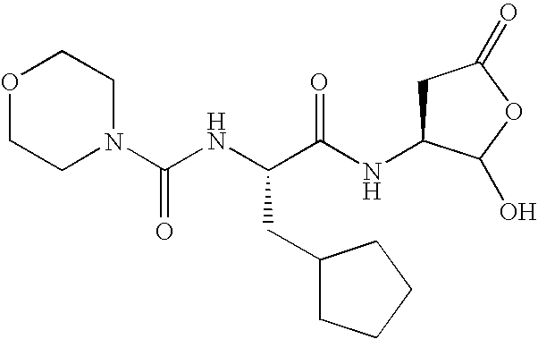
O1CCN(C(NC(C(NC2CC(=O)OC2O)=O)CC2CCCC2)=O)CC1
